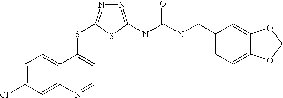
C1=C(Cl)C=C2C(=C1)C(SC1=NN=C(NC(=O)NCC3=CC=C4C(=C3)OCO4)S1)=CC=N2
